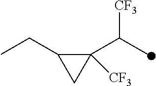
C1([CF3])(C(C)[CF3])C(CC)C1
